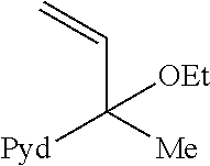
C=CC([Pyd])([Me])[OEt]
